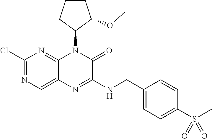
C1(Cl)=NC=C2C(=N1)N(C1C(OC)CCC1)C(=O)C(NCC1=CC=C(S(C)(=O)=O)C=C1)=N2
